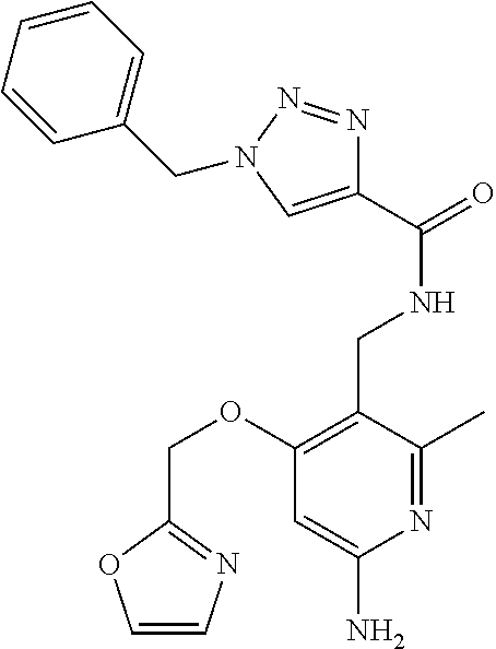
C1(C(=O)NCC2=C(OCC3=NC=CO3)C=C(N)N=C2C)=CN(CC2=CC=CC=C2)N=N1
